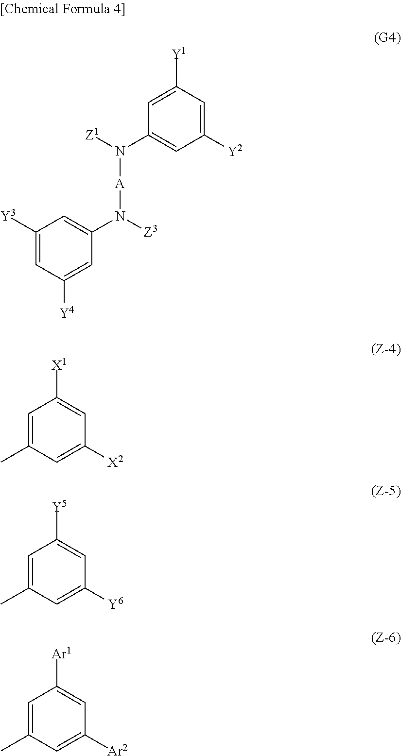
N([Z1])(C1=CC([Y2])=CC([Y1])=C1)[A]N(C1=CC([Y3])=CC([Y4])=C1)[Z3].C1=C(C)C=C([X2])C=C1[X1].C1=C(C)C=C([Y6])C=C1[Y5].C1=C(C)C=C([Ar2])C=C1[Ar1]
